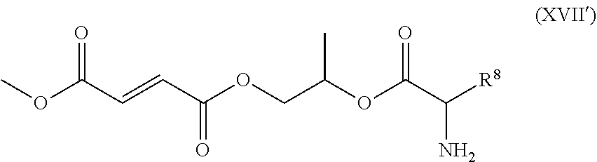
C(C(N)[R8])(OC(COC(=O)C=CC(OC)=O)C)=O
